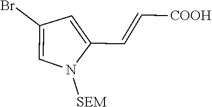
C1(C=C[COOH])=CC(Br)=CN1[SEM]
